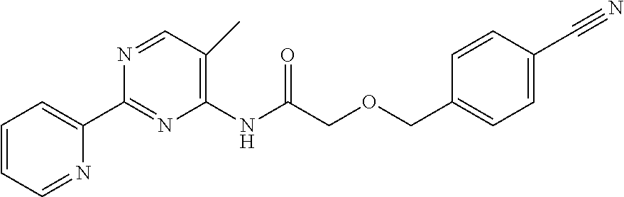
N1=CC(C)=C(NC(COCC2=CC=C(C#N)C=C2)=O)N=C1C1=CC=CC=N1
